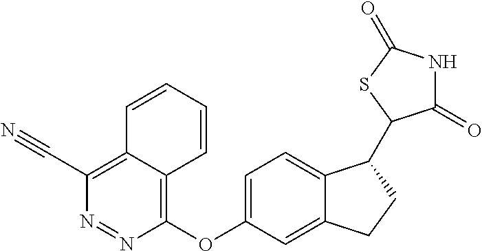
C1(C#N)=C2C(=C(OC3=CC=C4C(=C3)CCC4C3C(=O)NC(=O)S3)N=N1)C=CC=C2
